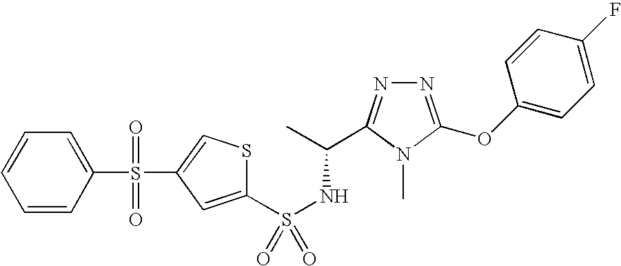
S(NC(C)C1=NN=C(OC2=CC=C(F)C=C2)N1C)(=O)(=O)C1=CC(S(=O)(=O)C2=CC=CC=C2)=CS1
